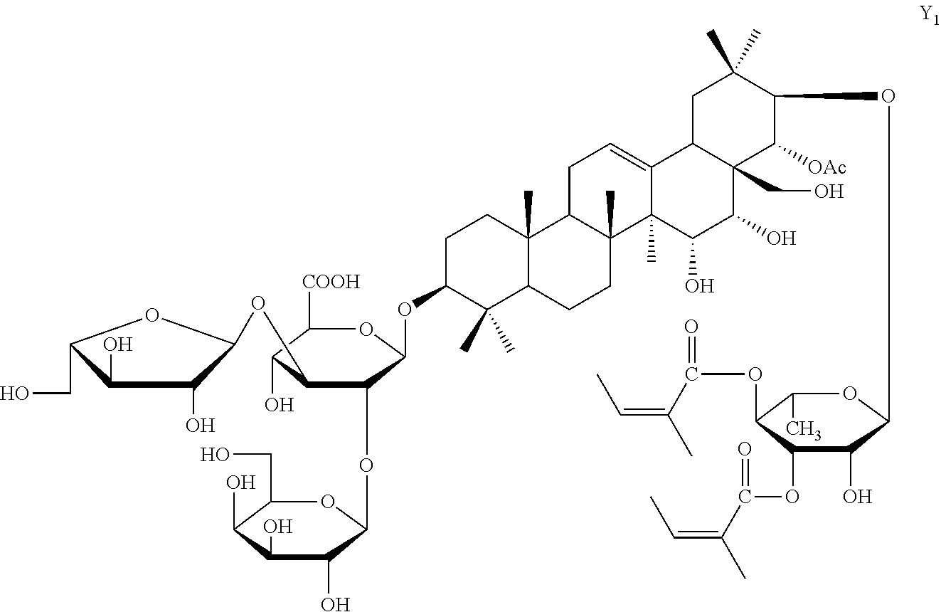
C1C(OC2C(OC3C(O)C(O)C(O)C(CO)O3)C(OC3C(O)C(O)C(CO)O3)C(O)C([COOH])O2)C(C)(C)C2C(C)(C1)C1C(C)(CC2)C2(C)C(=CC1)C1C(CO)(C(O)C2O)C([OAc])C(OC2C(O)C(OC(C(=CC)C)=O)C(OC(C(=CC)C)=O)C(C)O2)C(C)(C)C1
